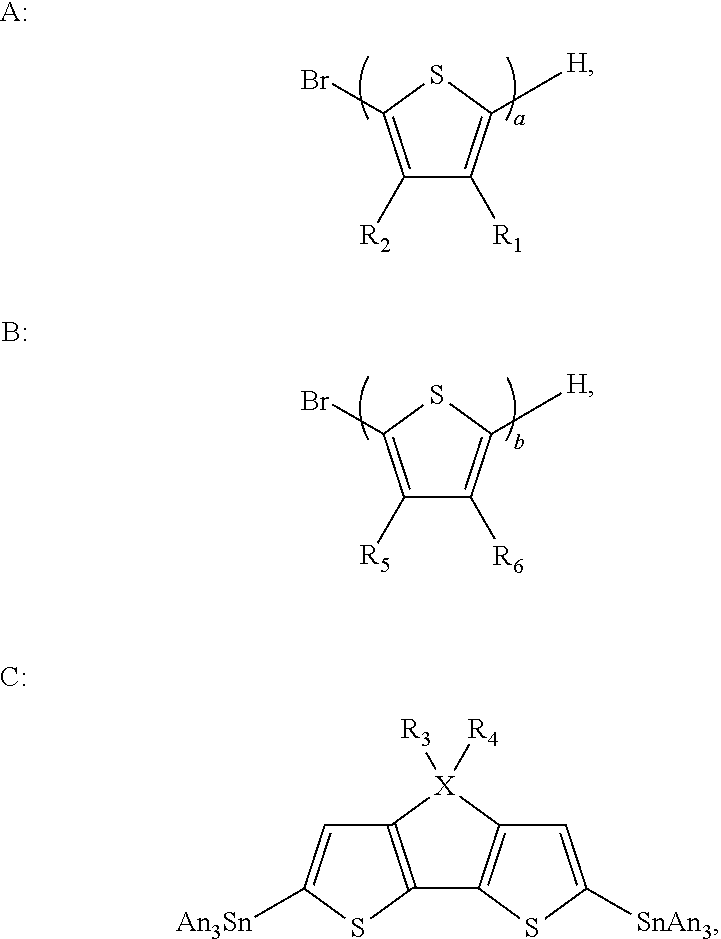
C1([R2])=C(Br)SC([H])=C1[R1].[A:].C1([R5])=C(Br)SC([H])=C1[R6].B.C12=C([X]([R4])([R3])C3=C1SC([SnAn3])=C3)C=C([An3Sn])S2.[C:]
